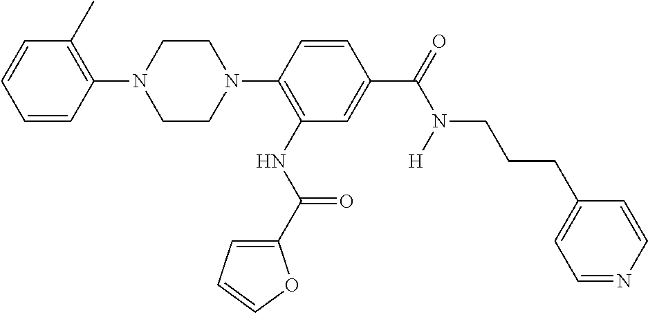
C1=CC(N2CCN(C3=C(NC(=O)C4=CC=CO4)C=C(C(N(CCCC4=CC=NC=C4)[H])=O)C=C3)CC2)=C(C)C=C1
